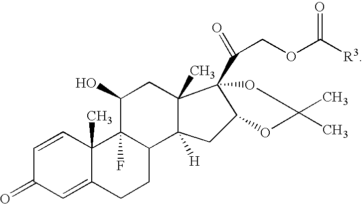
C1=CC2(C)C(=CC1=O)CCC1C2(F)C(O)CC2(C)C1([H])CC1C2(C(COC([R3])=O)=O)OC(C)(C)O1
